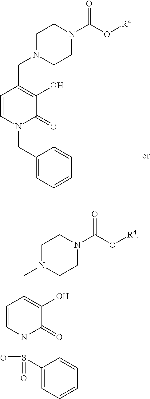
C1=CC=CC(CN2C(=O)C(O)=C(CN3CCN(C(O[R4])=O)CC3)C=C2)=C1.C1=CC=CC(S(=O)(=O)N2C(=O)C(O)=C(CN3CCN(C(O[R4])=O)CC3)C=C2)=C1
